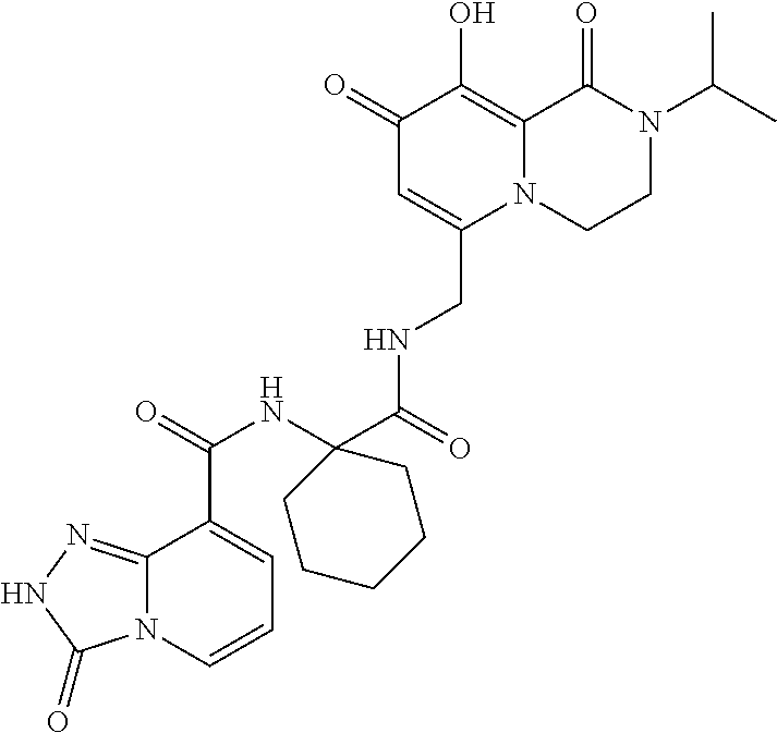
C1(=O)C=C(CNC(C2(NC(C3=CC=CN4C3=NNC4=O)=O)CCCCC2)=O)N2C(=C1O)C(=O)N(C(C)C)CC2
